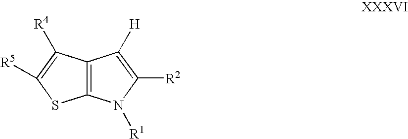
C12=C(N([R1])C([R2])=C1[H])SC([R5])=C2[R4]
